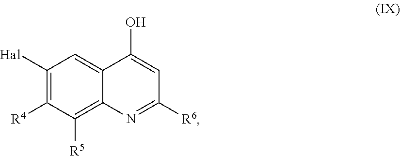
[Hal]C1=C([R4])C([R5])=C2C(=C1)C(O)=CC([R6])=N2
